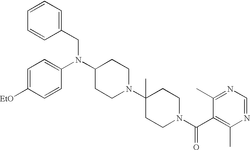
C1=CC(CN(C2CCN(C3(C)CCN(C(C4=C(C)N=CN=C4C)=O)CC3)CC2)C2=CC=C([EtO])C=C2)=CC=C1
